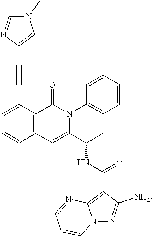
C1=C(C#CC2=CN(C)C=N2)C2=C(C=C1)C=C(C(C)NC(=O)C1=C3N(N=C1N)C=CC=N3)N(C1=CC=CC=C1)C2=O
